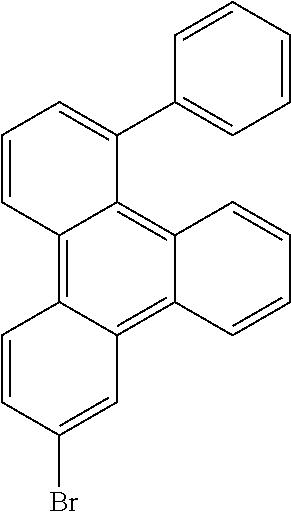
C12=C3C(=C4C(=C1C(C1=CC=CC=C1)=CC=C2)C=CC=C4)C=C(Br)C=C3
